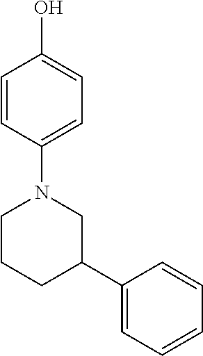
C1=CC(N2CCCC(C3=CC=CC=C3)C2)=CC=C1O
